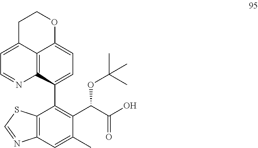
C12=C(C=C(C)C(C(C(O)=O)OC(C)(C)C)=C1C1=CC=C3C4=C1N=CC=C4CCO3)N=CS2
